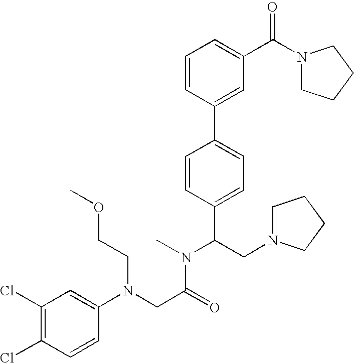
C(C(N(C)C(CN1CCCC1)C1=CC=C(C2=CC(C(N3CCCC3)=O)=CC=C2)C=C1)=O)N(C1=CC(Cl)=C(Cl)C=C1)CCOC
